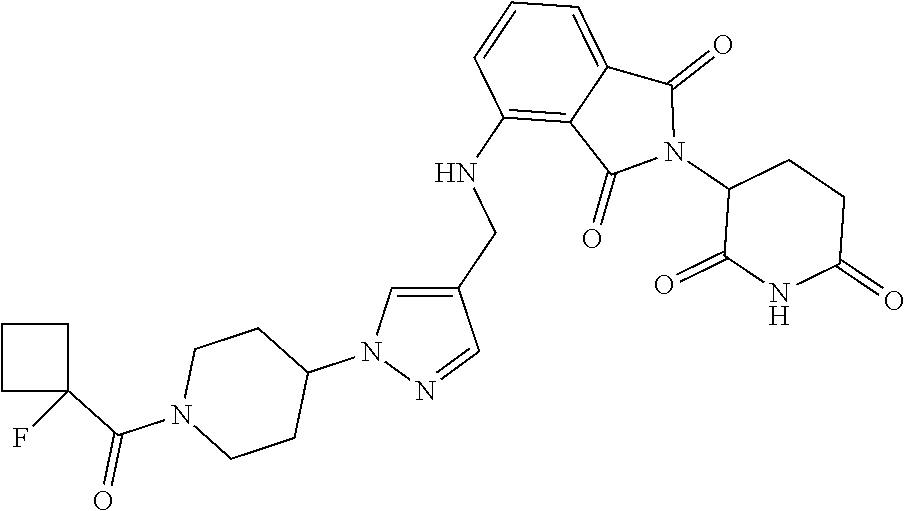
C1(NCC2=CN(C3CCN(C(C4(F)CCC4)=O)CC3)N=C2)=C2C(=CC=C1)C(=O)N(C1C(=O)NC(=O)CC1)C2=O
